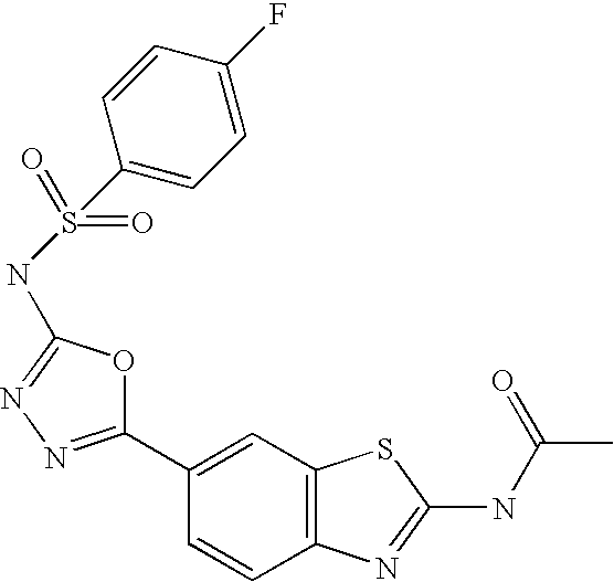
C1(C2=NN=C(NS(C3=CC=C(F)C=C3)(=O)=O)O2)=CC2=C(C=C1)N=C(NC(C)=O)S2
